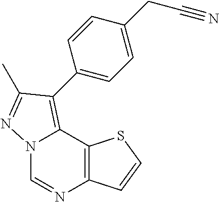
N12C=NC3=C(C1=C(C1=CC=C(CC#N)C=C1)C(C)=N2)SC=C3
